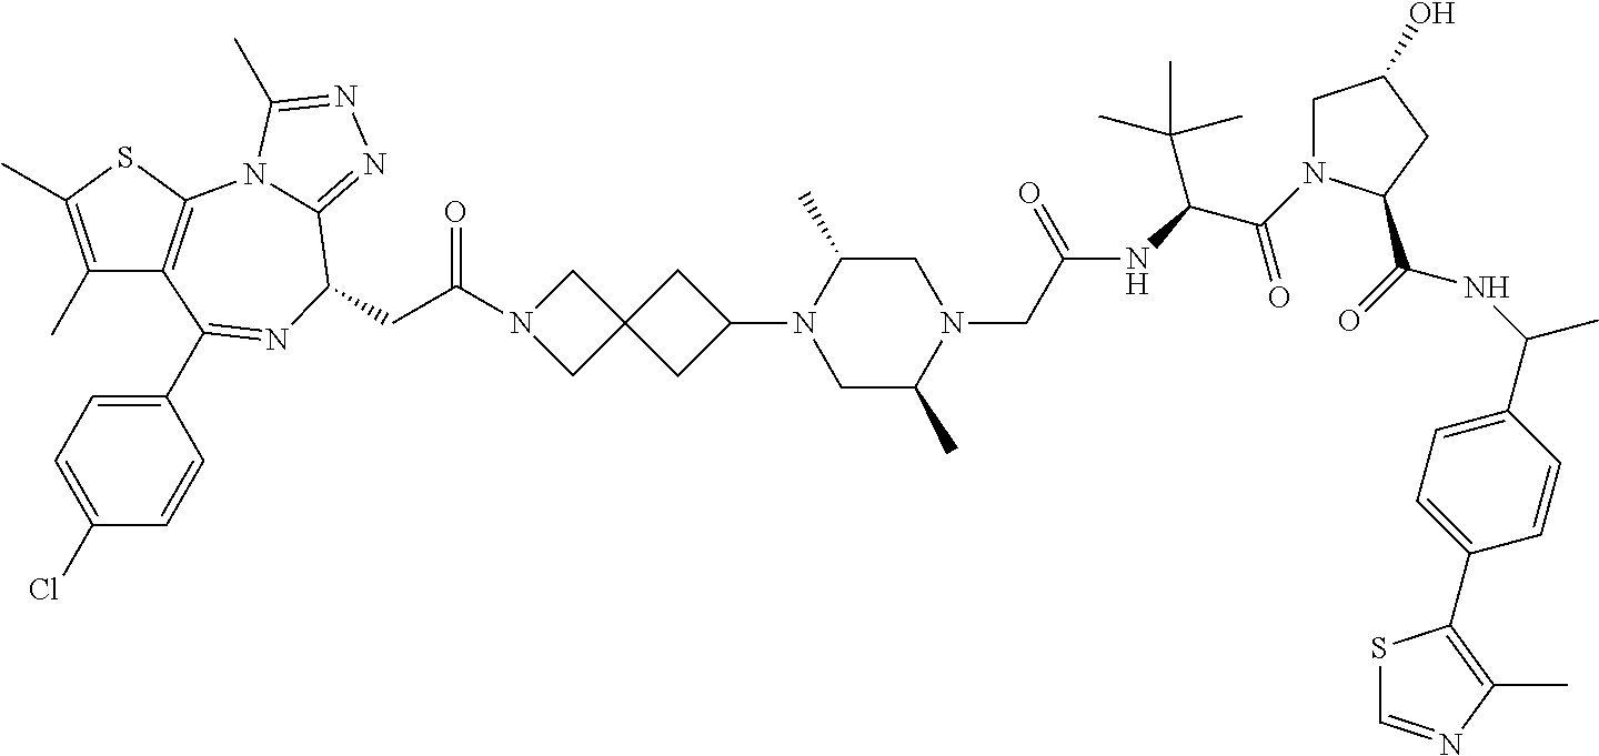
C1(C)=C(C)SC2=C1C(C1=CC=C(Cl)C=C1)=NC(CC(N1CC3(C1)CC(N1CC(C)N(CC(=O)NC(C(=O)N4CC(O)CC4C(=O)NC(C)C4=CC=C(C5=C(C)N=CS5)C=C4)C(C)(C)C)CC1C)C3)=O)C1=NN=C(C)N21
